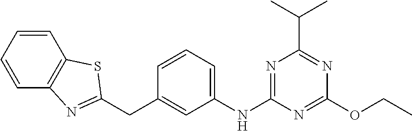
C1(CC2=NC3=C(C=CC=C3)S2)=CC(NC2=NC(C(C)C)=NC(OCC)=N2)=CC=C1
